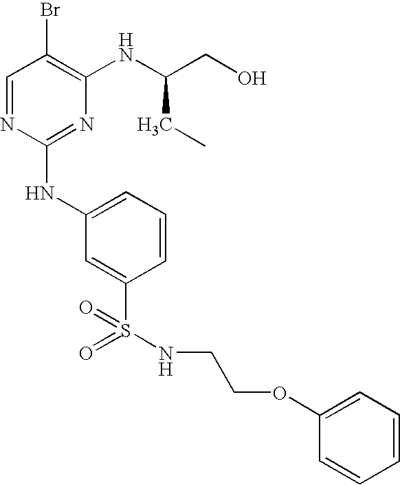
C1=NC(NC2=CC=CC(S(=O)(=O)NCCOC3=CC=CC=C3)=C2)=NC(NC(CO)CC)=C1Br
